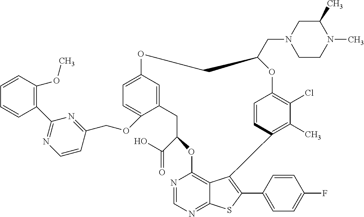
C12=C3C(=NC=N1)SC(C1=CC=C(F)C=C1)=C3C1=C(C)C(Cl)=C(C=C1)OC(CN1CCN(C)C(C)C1)COC1=CC=C(OCC3=NC(C4=C(OC)C=CC=C4)=NC=C3)C(=C1)CC(C(O)=O)O2
